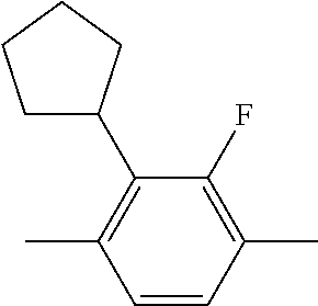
CC1=C(F)C(C2CCCC2)=C(C)C=C1
